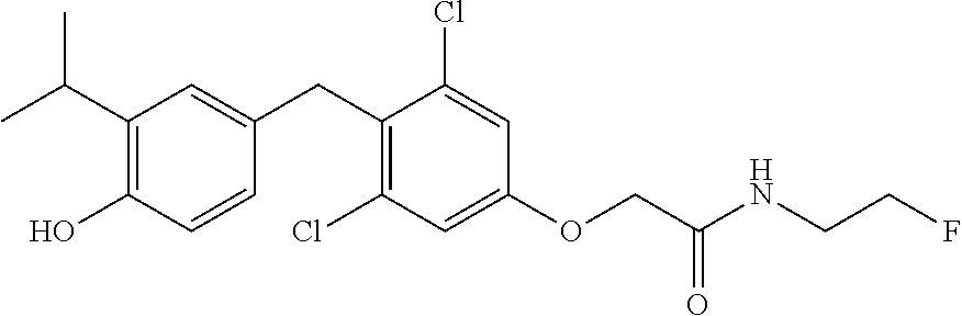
C1(CC2=CC(C(C)C)=C(O)C=C2)=C(Cl)C=C(OCC(NCCF)=O)C=C1Cl
